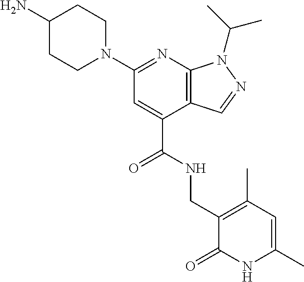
C1CN(C2=NC3=C(C(C(=O)NCC4=C(C)C=C(C)NC4=O)=C2)C=NN3C(C)C)CCC1N
